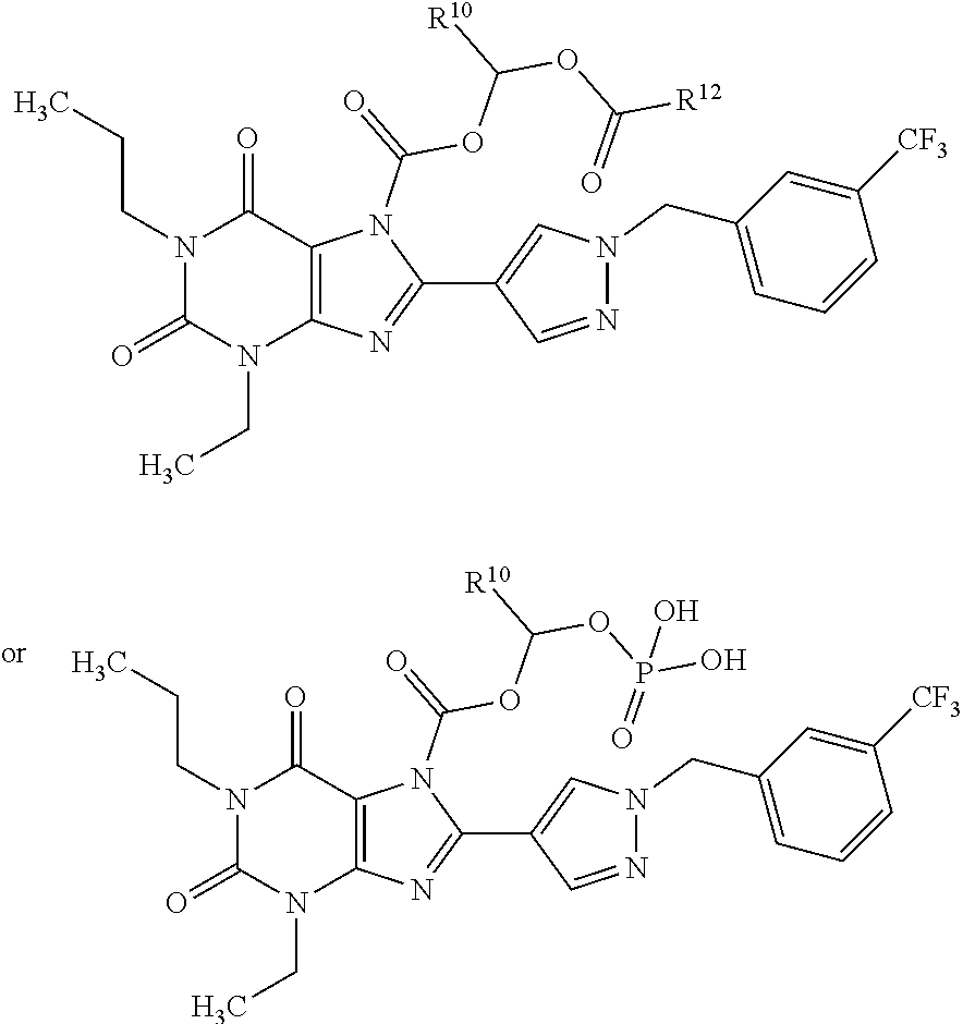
N1(CCC)C(=O)N(CC)C2=C(C1=O)N(C(OC(OP(=O)(O)O)[R10])=O)C(C1=CN(CC3=CC=CC([CF3])=C3)N=C1)=N2.N1(CCC)C(=O)N(CC)C2=C(C1=O)N(C(OC(OC(=O)[R12])[R10])=O)C(C1=CN(CC3=CC=CC([CF3])=C3)N=C1)=N2
